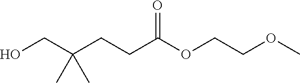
OCC(CCC(OCCOC)=O)(C)C
